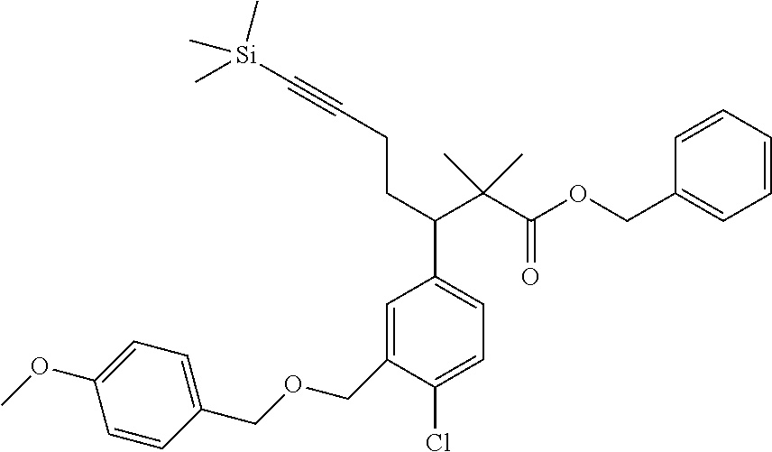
C1(COCC2=CC(C(CCC#C[Si](C)(C)C)C(C(OCC3=CC=CC=C3)=O)(C)C)=CC=C2Cl)=CC=C(OC)C=C1
